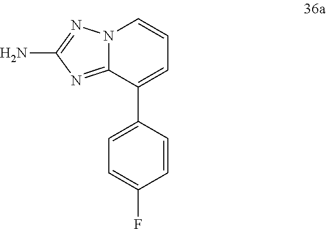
N12C(=NC(N)=N1)C(C1=CC=C(F)C=C1)=CC=C2
